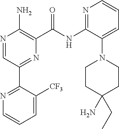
N1=CC(C2=NC=CC=C2[CF3])=NC(C(NC2=NC=CC=C2N2CCC(N)(CC)CC2)=O)=C1N
